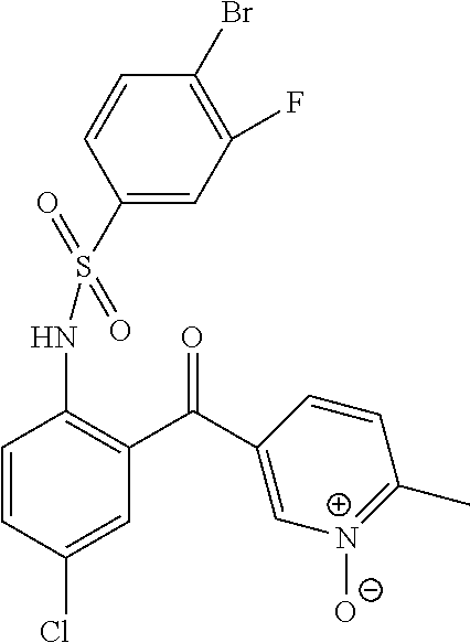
C1=CC(Cl)=CC(C(C2=C[N+]([O-])=C(C)C=C2)=O)=C1NS(C1=CC(F)=C(Br)C=C1)(=O)=O
